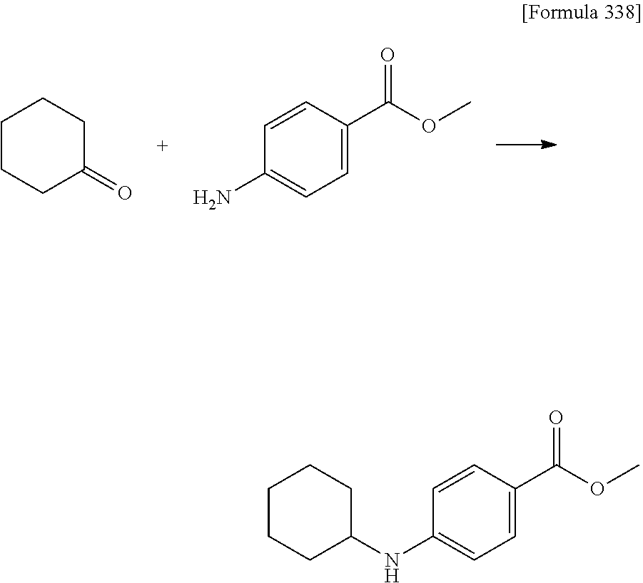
C1CCC(=O)CC1.C1=C(C(OC)=O)C=CC(N)=C1.C1=C(C(OC)=O)C=CC(NC2CCCCC2)=C1
